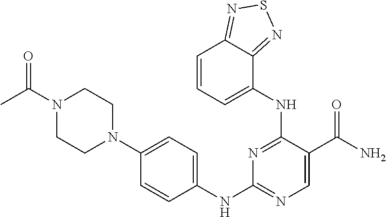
C1=CC(NC2=NC=C(C(N)=O)C(NC3=CC=CC4=NSN=C34)=N2)=CC=C1N1CCN(C(=O)C)CC1
